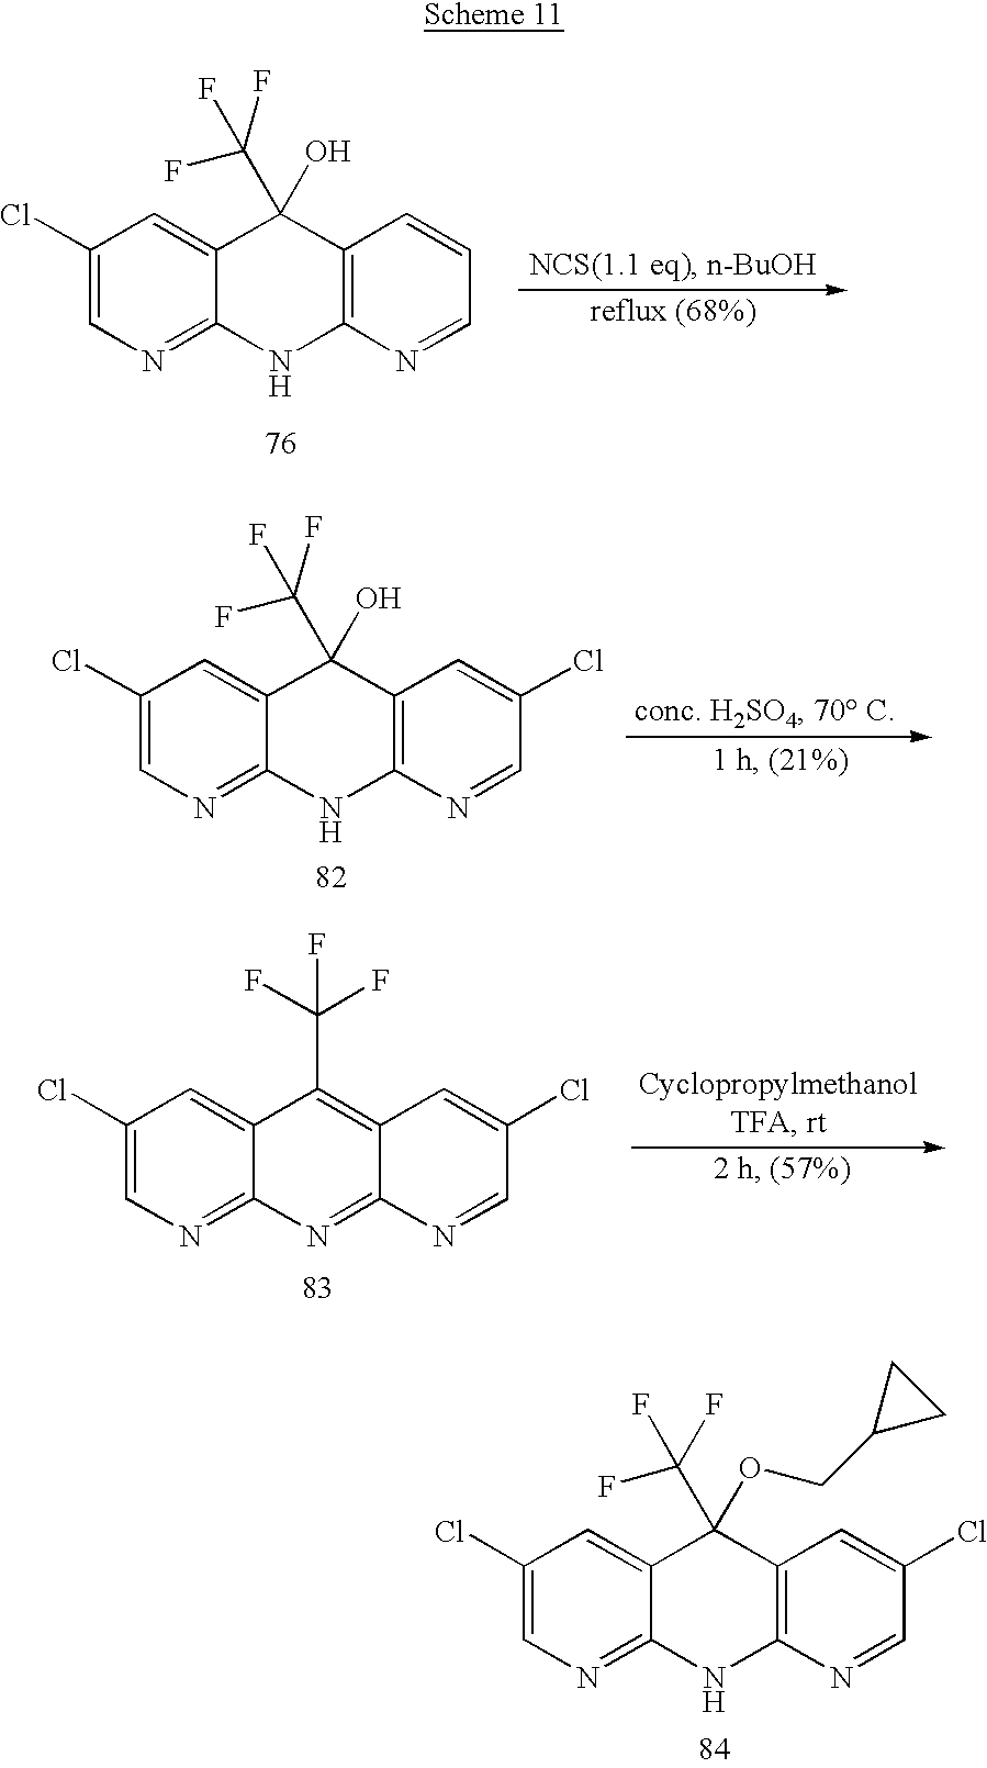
C1(Cl)=CN=C2C(=C1)C(C(F)(F)F)(O)C1=C(N2)N=CC=C1.C1(Cl)=CN=C2C(=C1)C(C(F)(F)F)(O)C1=C(N2)N=CC(Cl)=C1.C1(Cl)=CN=C2C(=C1)C(C(F)(F)F)=C1C(=N2)N=CC(Cl)=C1.C1(Cl)=CN=C2C(=C1)C(C(F)(F)F)(OCC1CC1)C1=C(N2)N=CC(Cl)=C1
